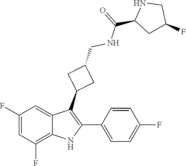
C(C1CC(F)CN1)(NCC1CC(C2=C(C3=CC=C(F)C=C3)NC3=C(F)C=C(F)C=C23)C1)=O
